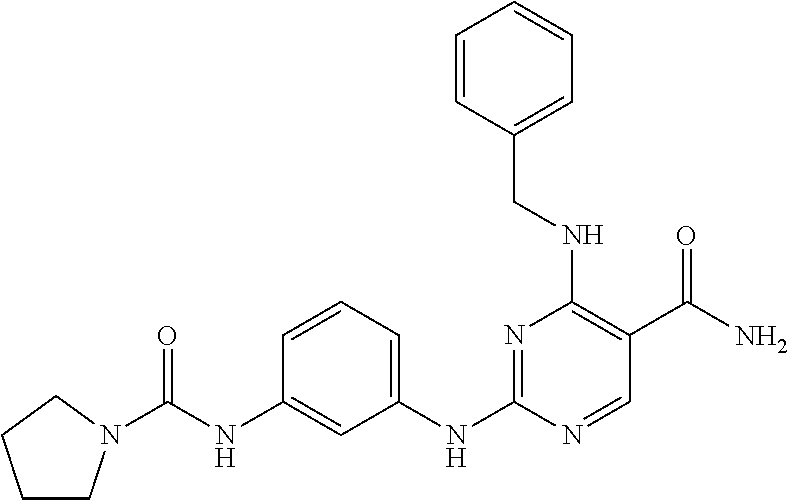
C1=CC(NC(=O)N2CCCC2)=CC(NC2=NC(NCC3=CC=CC=C3)=C(C(N)=O)C=N2)=C1
